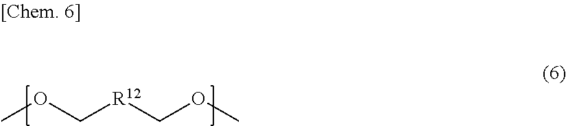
COC[R12]COC
